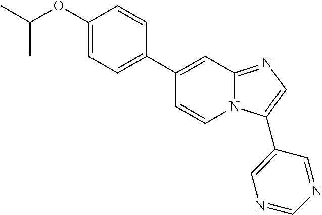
C1(C2=CC=C(OC(C)C)C=C2)=CC2=NC=C(C3=CN=CN=C3)N2C=C1
